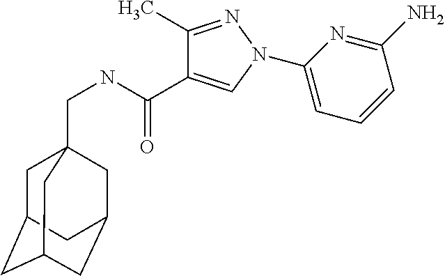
C1(C)=NN(C2=CC=CC(N)=N2)C=C1C(NCC12CC3CC(CC(C1)C3)C2)=O
